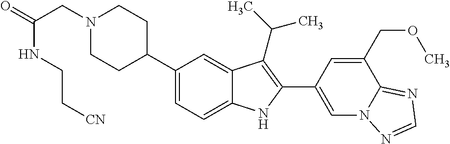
N1(CC(=O)NCC[CN])CCC(C2=CC=C3C(=C2)C(C(C)C)=C(C2=CN4C(=NC=N4)C(COC)=C2)N3)CC1
